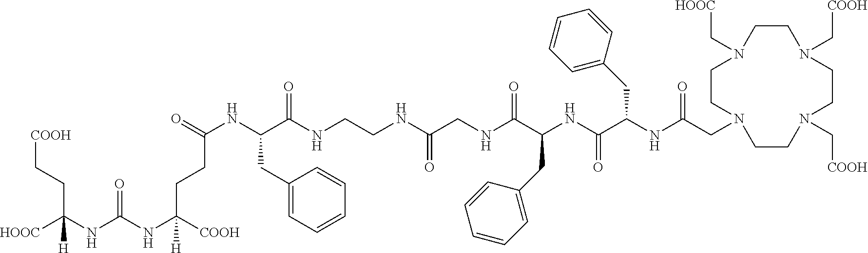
C(N1CCN(CC(NC(C(NC(C(NCC(NCCNC(C(NC(CCC(NC(NC(CC[COOH])([HOOC])[H])=O)([COOH])[H])=O)CC2=CC=CC=C2)=O)=O)=O)CC2=CC=CC=C2)=O)CC2=CC=CC=C2)=O)CCN(C[COOH])CCN(C[COOH])CC1)[HOOC]
